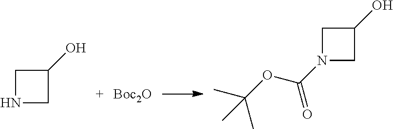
C1NCC1O.[Boc2O].C1N(C(OC(C)(C)C)=O)CC1O
